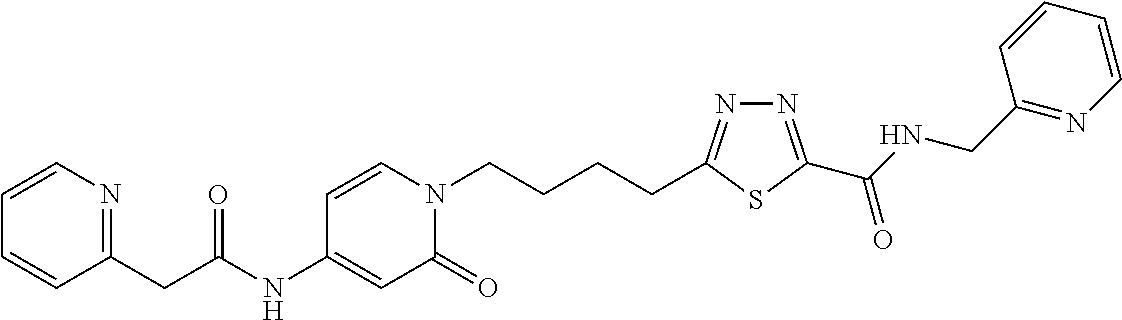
C1(NC(CC2=NC=CC=C2)=O)=CC(=O)N(CCCCC2=NN=C(C(NCC3=NC=CC=C3)=O)S2)C=C1
